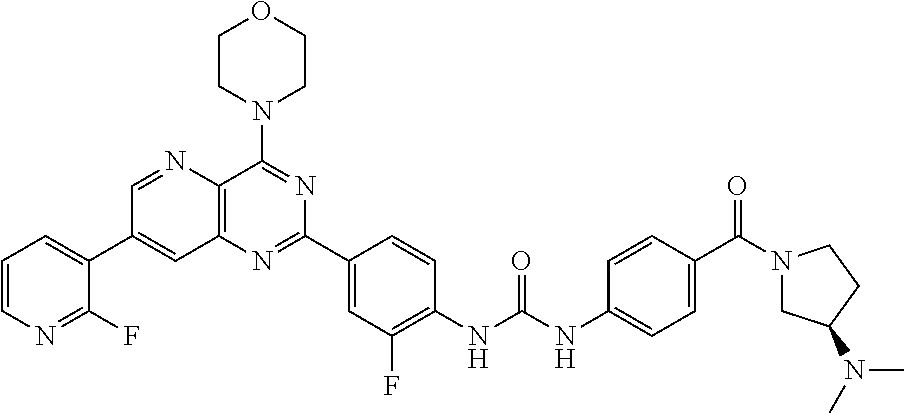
C1=NC2=C(C=C1C1=CC=CN=C1F)N=C(C1=CC(F)=C(NC(NC3=CC=C(C(N4CC(N(C)C)CC4)=O)C=C3)=O)C=C1)N=C2N1CCOCC1
